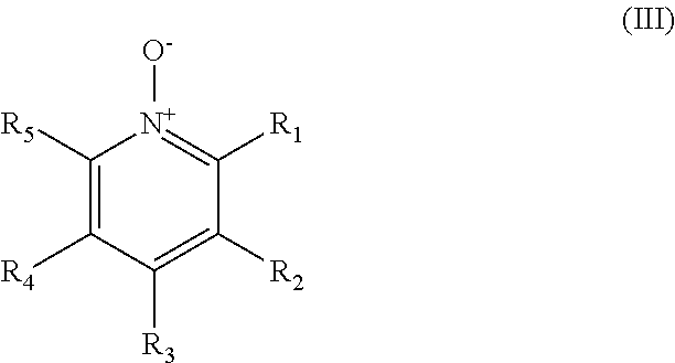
C1([R5])=C([R4])C([R3])=C([R2])C([R1])=[N+]1[O-]
